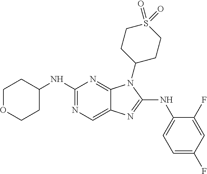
N1=C(NC2=CC=C(F)C=C2F)N(C2CCS(=O)(=O)CC2)C2=NC(NC3CCOCC3)=NC=C12
